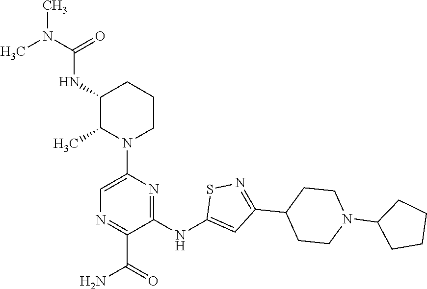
C1(NC2=CC(C3CCN(C4CCCC4)CC3)=NS2)=NC(N2CCCC(NC(N(C)C)=O)C2C)=CN=C1C(=O)N
